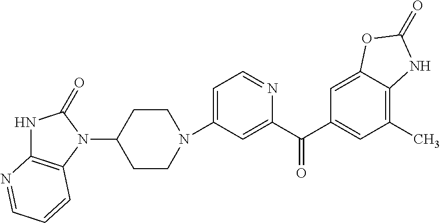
N1(C2=CC=NC(C(C3=CC(C)=C4C(=C3)OC(=O)N4)=O)=C2)CCC(N2C(=O)NC3=C2C=CC=N3)CC1
